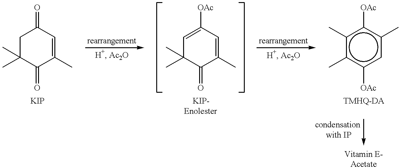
C1C(C)(C)C(=O)C(C)=CC1=O.C1=C([OAc])C=C(C)C(=O)C1(C)C.c1(C)c(C)c([OAc])cc(C)c1[OAc]
